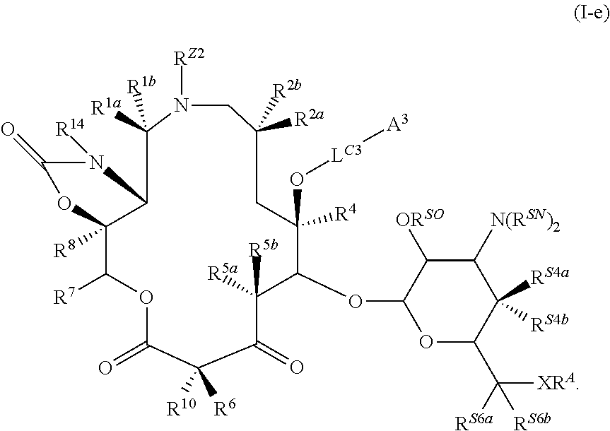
[R14]N1C(=O)OC2([R8])C([R7])OC(=O)C([R6])([R10])C(=O)C([R5a])([R5b])C(OC3OC(C([XRA])([RS6a])[RS6b])C([RS4a])([RS4b])C([N(RSN)2])C3[ORSO])C(O[LC3][A3])([R4])CC([R2a])([R2b])CN([RZ2])C([R1a])([R1b])C12
